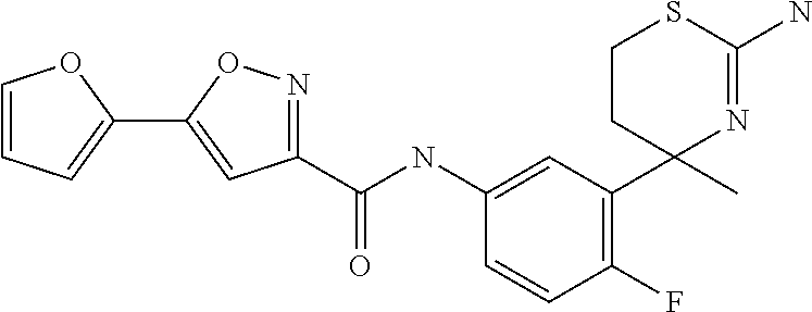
C(NC1=CC(C2(C)N=C(N)SCC2)=C(F)C=C1)(=O)C1=NOC(C2=CC=CO2)=C1
